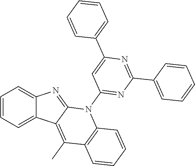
C1=CC=C2C(=C1)N=C1C2=C(C)C2=C(N1C1=NC(C3=CC=CC=C3)=NC(C3=CC=CC=C3)=C1)C=CC=C2
